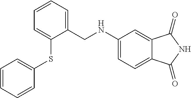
C1(CNC2=CC=C3C(=C2)C(=O)NC3=O)=CC=CC=C1SC1=CC=CC=C1
